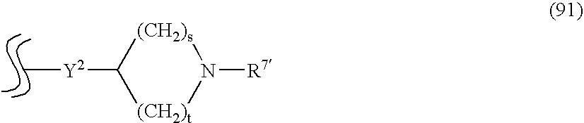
C1([Y2]C)[(CH2)s]N([R7])[(CH2)t]1
